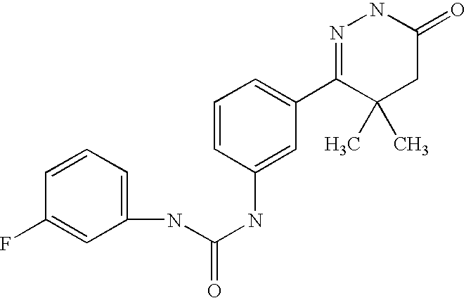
C1=CC=C(NC(NC2=CC(C3=NNC(=O)CC3(C)C)=CC=C2)=O)C=C1F
